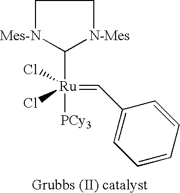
C1([Ru](=CC2=CC=CC=C2)([PCy3])(Cl)Cl)[N-Mes]CC[Mes-N]1
